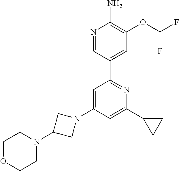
N1=CC(C2=NC(C3CC3)=CC(N3CC(N4CCOCC4)C3)=C2)=CC(OC(F)F)=C1N
